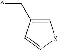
C1=C(C*)C=CS1
